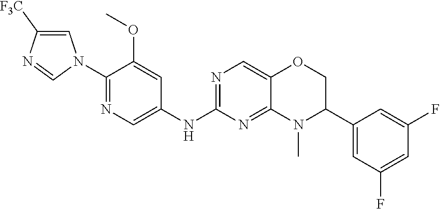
C1(N2C=C([F3C])N=C2)=NC=C(NC2=NC=C3C(=N2)N(C)C(C2=CC(F)=CC(F)=C2)CO3)C=C1OC
